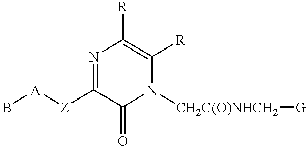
N1=C([Z][A]B)C(=O)N([CH2C(O)NHCH2][G])C([R])=C1[R]
